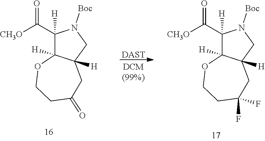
[CH3O]C(=O)C1([H])C2([H])C([H])(CN1[Boc])CC(=O)CCO2.[DAST].[CH3O]C(=O)C1([H])C2([H])C([H])(CN1[Boc])CC(F)(F)CCO2
